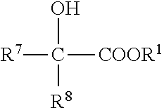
[R7]C([COOR1])(O)[R8]
